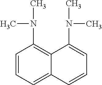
C1=CC=C2C(=C1N(C)C)C(N(C)C)=CC=C2
